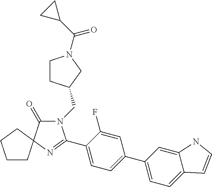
N1(CC2CCN(C(C3CC3)=O)C2)C(=O)C2(N=C1C1=CC=C(C3=CC=C4C(=C3)NC=C4)C=C1F)CCCC2
